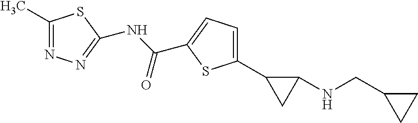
C1(C)=NN=C(NC(=O)C2=CC=C(C3CC3NCC3CC3)S2)S1
